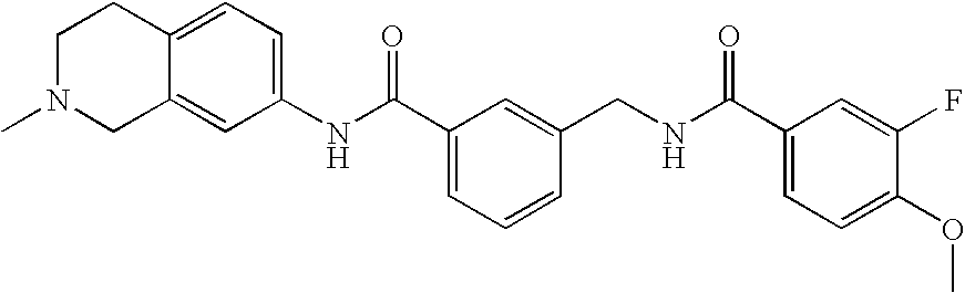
C1N(C)CC2=CC(NC(C3=CC=CC(CNC(C4=CC=C(OC)C(F)=C4)=O)=C3)=O)=CC=C2C1
